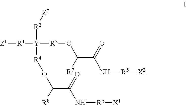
[Z1][R1][Y]([R2][Z2])([R3]OC(C(N[R5][X2])=O)[R7])[R4]OC(C(N[R6][X1])=O)[R8]
